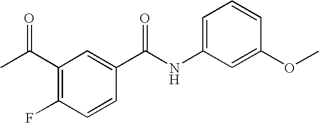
FC1=C(C(C)=O)C=C(C(NC2=CC=CC(OC)=C2)=O)C=C1
